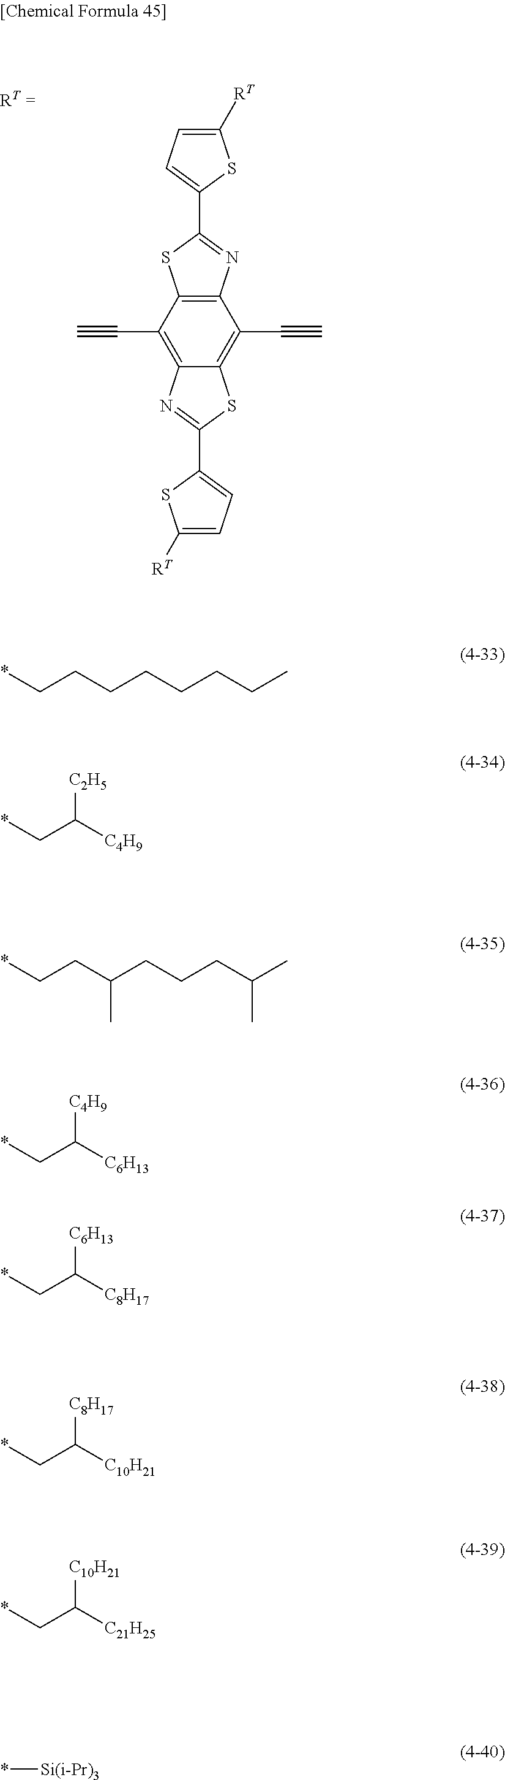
C12=C(C#C)C3=C(C(C#C)=C1SC(C1=CC=C([RT])S1)=N2)N=C(C1=CC=C([RT])S1)S3.*CCCCCCCC.*CC([C4H9])[C2H5].*CCC(CCCC(C)C)C.*CC([C6H13])[C4H9].*CC([C8H17])[C6H13].*CC([C10H21])[C8H17].*CC([C21H25])[C10H21].*[Si(i-Pr)3]
